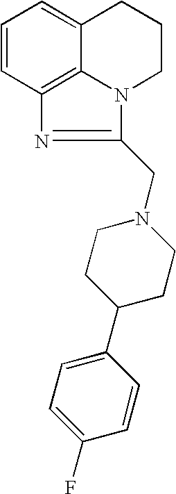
C1=CC2=C3C(=C1)CCCN3C(CN1CCC(C3=CC=C(F)C=C3)CC1)=N2
